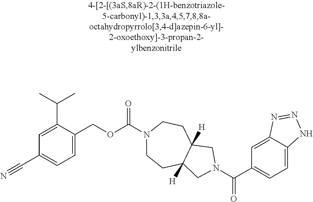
C1(C#N)=CC=C(COC(=O)N2CCC3([H])C([H])(CC2)CN(C(=O)C2=CC=C4C(=C2)N=NN4)C3)C(C(C)C)=C1
